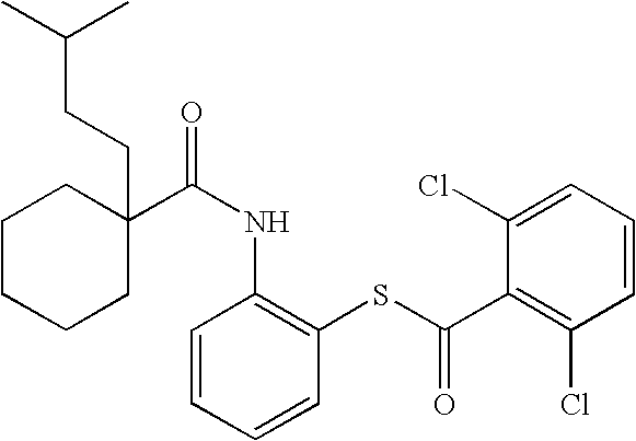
C1CCCC(CCC(C)C)(C(NC2=C(SC(=O)C3=C(Cl)C=CC=C3Cl)C=CC=C2)=O)C1
